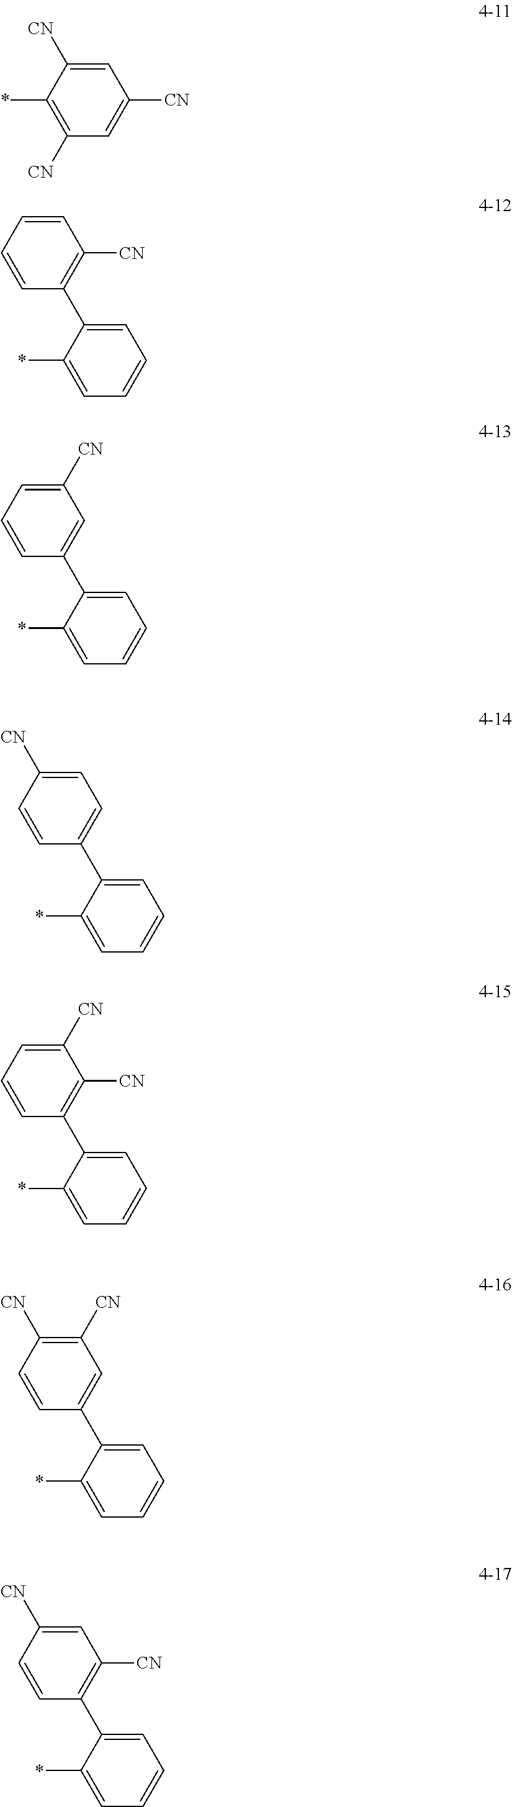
*C1=C([CN])C=C([CN])C=C1[CN].*C1=CC=CC=C1C1=C([CN])C=CC=C1.*C1=CC=CC=C1C1=CC([CN])=CC=C1.*C1=CC=CC=C1C1=CC=C([CN])C=C1.*C1=CC=CC=C1C1=C([CN])C([CN])=CC=C1.*C1=CC=CC=C1C1=CC([CN])=C([CN])C=C1.*C1=CC=CC=C1C1=C([CN])C=C([CN])C=C1
